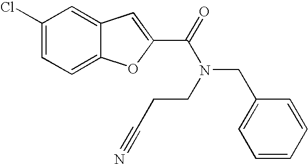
C1(C(=O)N(CC2=CC=CC=C2)CCC#N)=CC2=CC(Cl)=CC=C2O1
